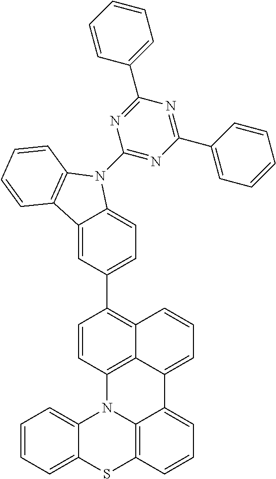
C1=CC2=C3C(=C1C1=CC=C4C(=C1)C1=C(N4C4=NC(C5=CC=CC=C5)=NC(C5=CC=CC=C5)=N4)C=CC=C1)C=CC=C3C1=CC=CC3=C1N2C1=CC=CC=C1S3
